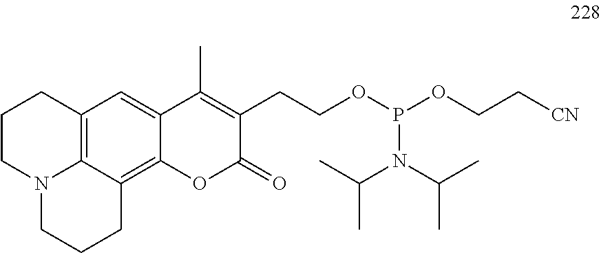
C12=C3C(=C4C(=C1)C(C)=C(CCOP(OCC[CN])N(C(C)C)C(C)C)C(=O)O4)CCCN3CCC2
